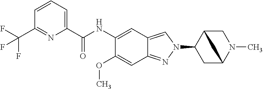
C1(C(NC2=CC3=CN(C4CC5N(C)CC4C5)N=C3C=C2OC)=O)=CC=CC(C(F)(F)F)=N1
